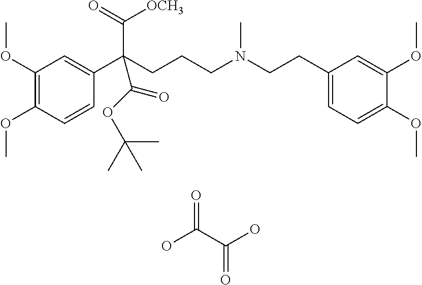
C1(OC)=C(OC)C=CC(C(CCCN(CCC2=CC=C(OC)C(OC)=C2)C)(C(=O)[OCH3])C(OC(C)(C)C)=O)=C1.OC(C(O)=O)=O
